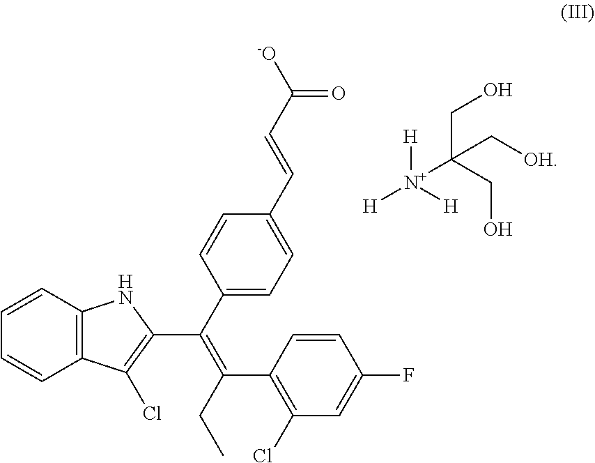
C1(C(=C(C2=CC=C(C=CC([-O])=O)C=C2)C2=C(Cl)C3=C(C=CC=C3)N2)CC)=C(Cl)C=C(F)C=C1.[H][N+](C(CO)(CO)C[OH])([H])[H]
